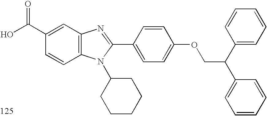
OC(C1=CC2=C(C=C1)N(C1CCCCC1)C(C1=CC=C(OCC(C3=CC=CC=C3)C3=CC=CC=C3)C=C1)=N2)=O
